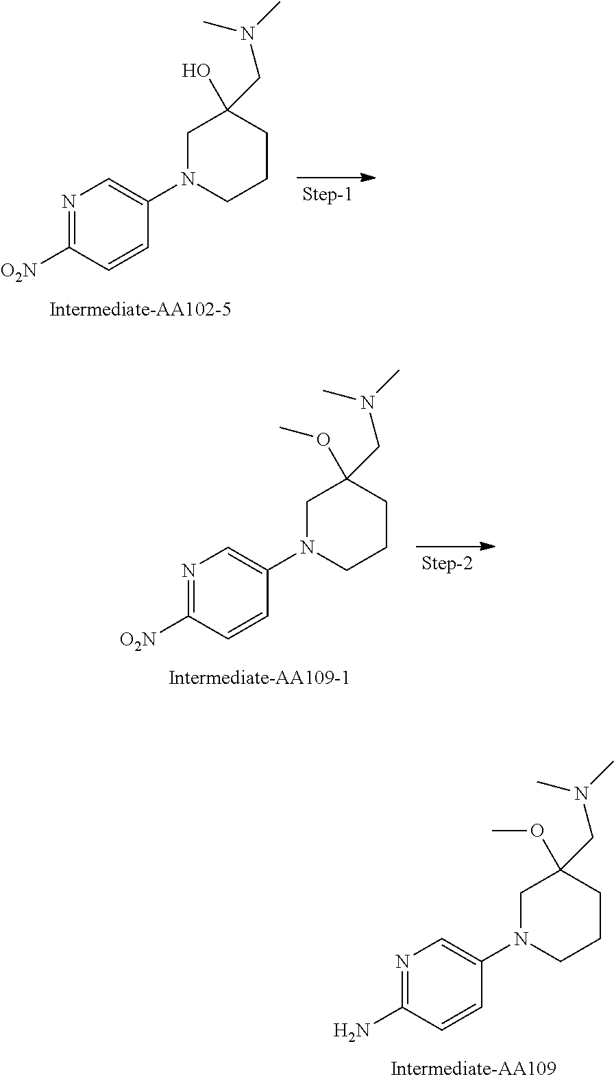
N1=C(N)C=CC(N2CCCC(OC)(CN(C)C)C2)=C1.N1=C([O2N])C=CC(N2CCCC(O)(CN(C)C)C2)=C1.N1=C([O2N])C=CC(N2CCCC(OC)(CN(C)C)C2)=C1
